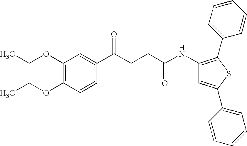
C1(OCC)=C(OCC)C=CC(C(CCC(NC2=C(C3=CC=CC=C3)SC(C3=CC=CC=C3)=C2)=O)=O)=C1
